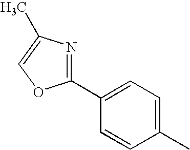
C1(C2=CC=C(C)C=C2)=NC(C)=CO1
